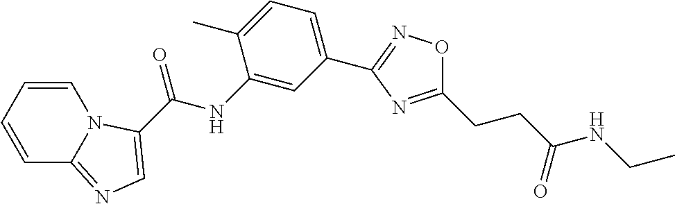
C(NC1=CC(C2=NOC(CCC(NCC)=O)=N2)=CC=C1C)(=O)C1=CN=C2C=CC=CN21
